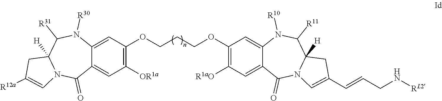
C1=C2C(=CC([OR1a])=C1OCCCOC1=C([R1aO])C=C3C(=C1)N([R10])C([R11])C1([H])N(C3=O)C=C(C=CCN[RL2])C1)C(=O)N1C([H])(C([R31])N2[R30])CC([R12a])=C1
